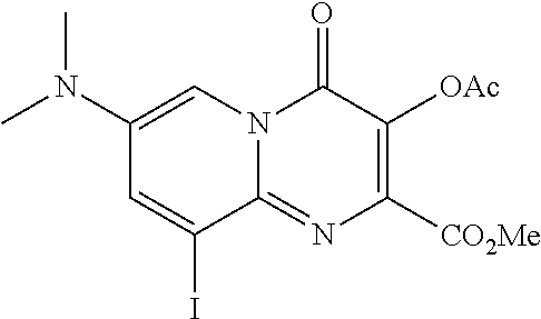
C1(N(C)C)=CN2C(=NC([CO2Me])=C([OAc])C2=O)C(I)=C1
